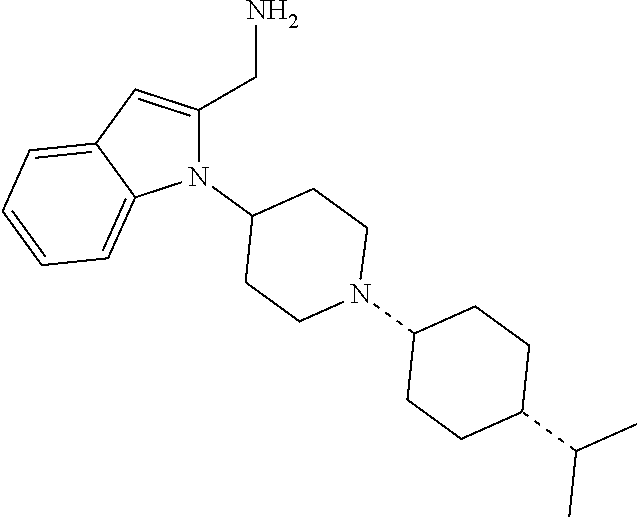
N1(C2CCN(C3CCC(C(C)C)CC3)CC2)C(CN)=CC2=CC=CC=C12
